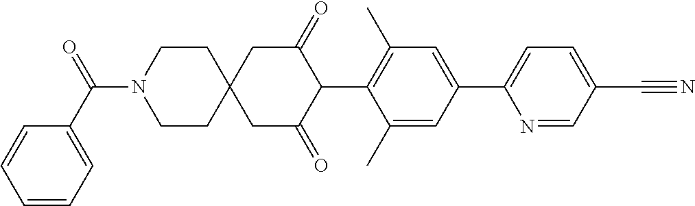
C1(C)=CC(C2=CC=C(C#N)C=N2)=CC(C)=C1C1C(=O)CC2(CC1=O)CCN(C(C1=CC=CC=C1)=O)CC2
